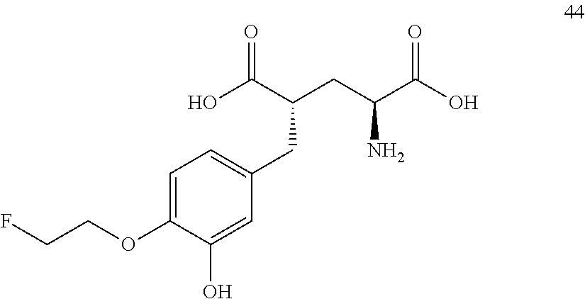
C1=C(OCCF)C(O)=CC(CC(CC(C(O)=O)N)C(O)=O)=C1
